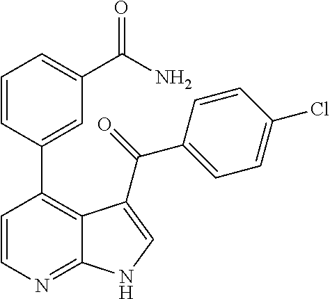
C1=CC(C2=C3C(=NC=C2)NC=C3C(=O)C2=CC=C(Cl)C=C2)=CC(C(N)=O)=C1
